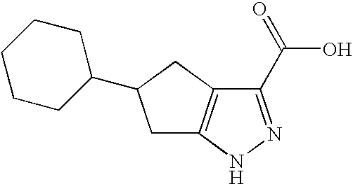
C12=C(C(C(=O)O)=NN1)CC(C1CCCCC1)C2
